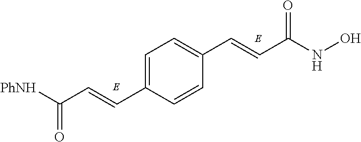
[PhNH]C(C=CC1=CC=C(C=CC(=O)NO)C=C1)=O
